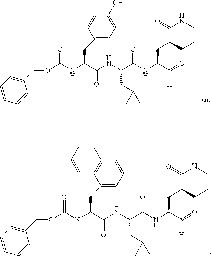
O(C(NC(C(NC(C(NC(C(=O)[H])CC1CCCNC1=O)=O)CC(C)C)=O)CC1=CC=C(O)C=C1)=O)CC1=CC=CC=C1.O(C(NC(C(NC(C(NC(C(=O)[H])CC1CCCNC1=O)=O)CC(C)C)=O)CC1=CC=CC2=C1C=CC=C2)=O)CC1=CC=CC=C1
